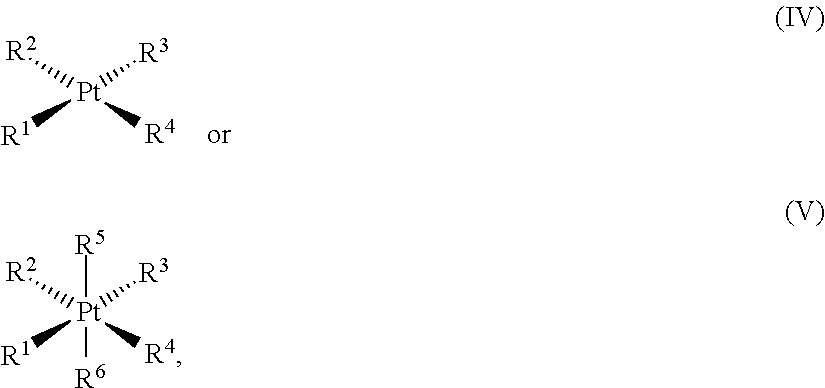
[Pt]([R3])([R4])([R2])[R1].[R5][Pt]([R6])([R3])([R4])([R2])[R1]
